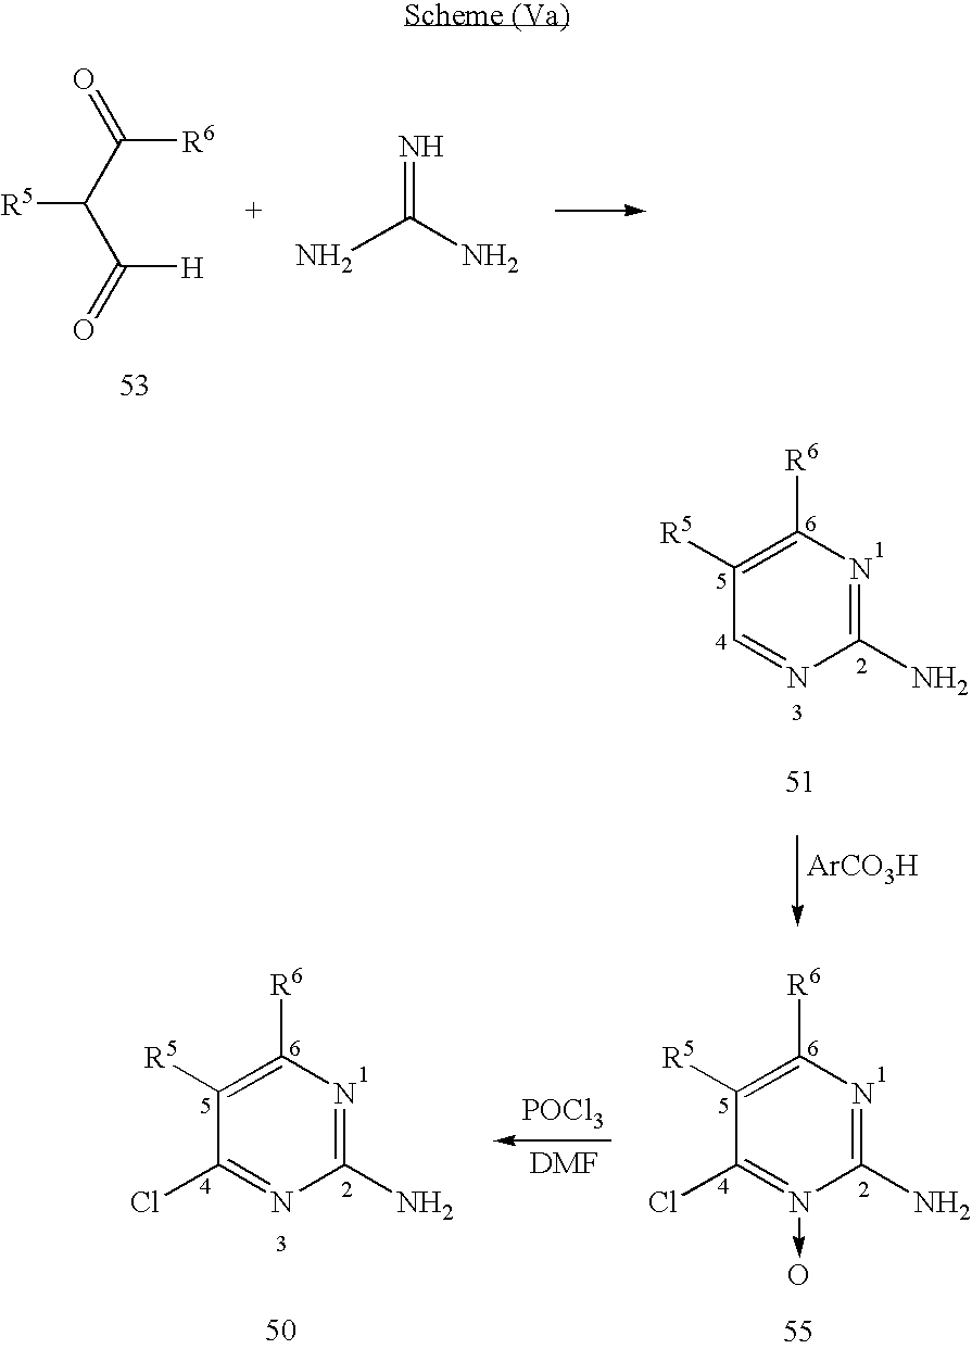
[ArCO3H].C1([R5])=C([R6])N=C(N)N=C1.[POCl3].C1([R5])=C([R6])N=C(N)N(->O)=C1Cl.C1([R5])=C([R6])N=C(N)N=C1Cl.C(C([H])=O)(C([R6])=O)[R5].NC(N)=N
